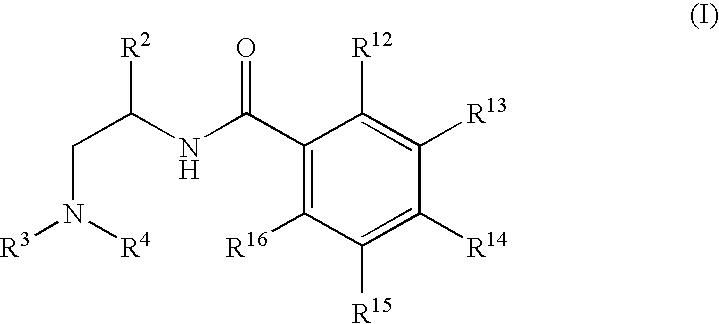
C(N([R4])[R3])C(NC(C1=C([R16])C([R15])=C([R14])C([R13])=C1[R12])=O)[R2]
